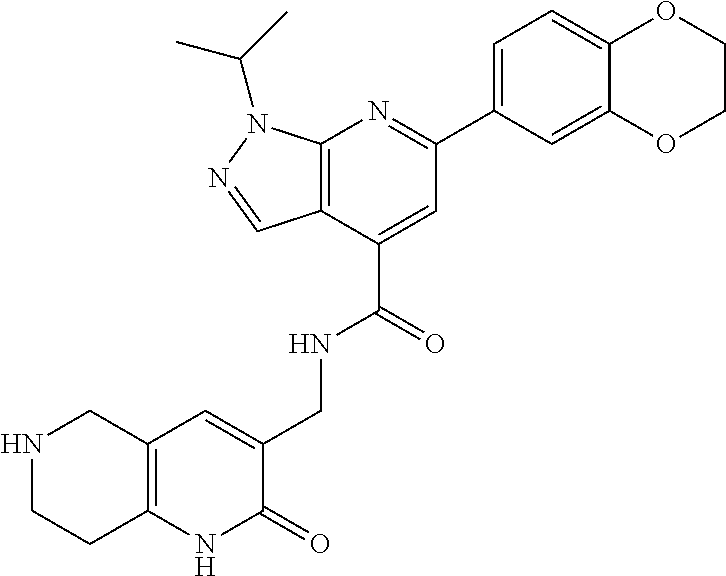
C1OC2=CC=C(C3=NC4=C(C(C(=O)NCC5=CC6=C(NC5=O)CCNC6)=C3)C=NN4C(C)C)C=C2OC1
